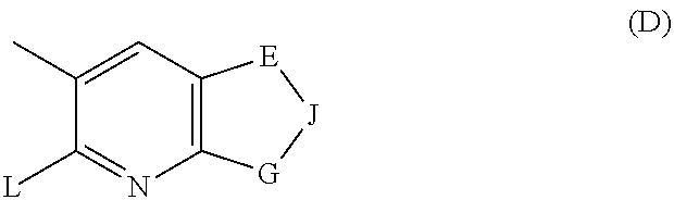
C1(C)=CC2=C(N=C1[L])[G][J][E]2
